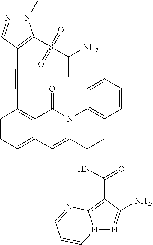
C1=CC=C2C(=C1C#CC1=C(S(C(C)N)(=O)=O)N(C)N=C1)C(=O)N(C1=CC=CC=C1)C(C(C)NC(C1=C3N(N=C1[NH2])C=CC=N3)=O)=C2
